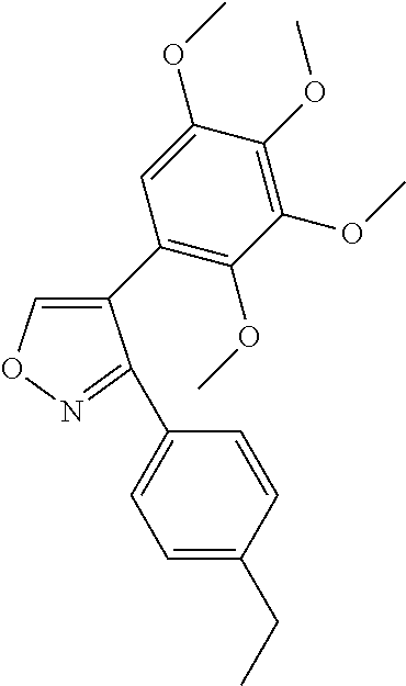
C1(C2=C(OC)C(OC)=C(OC)C(OC)=C2)=CON=C1C1=CC=C(CC)C=C1
